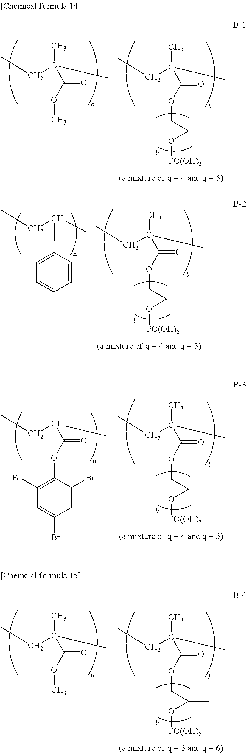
CCC(C)(C)C(OC)=O.CCC(C)(C)C(OCCO[PO(OH)2])=O.CCC(C)(C)C(OCCO[PO(OH)2])=O.CCC(C)C1=CC=CC=C1.CCC(C)(C)C(OCCO[PO(OH)2])=O.CCC(C)C(OC1=C(Br)C=C(Br)C=C1Br)=O.CCC(C)(C)C(OC)=O.CCC(C)(C)C(OCC(O[PO(OH)2])C)=O
